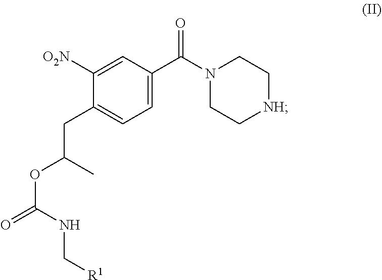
C1(CC(OC(=O)NC[R1])C)=CC=C(C(N2CC[NH]CC2)=O)C=C1[O2N]
